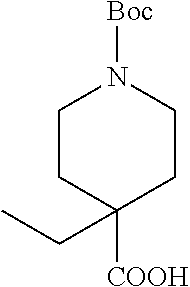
C1CC([COOH])(CC)CCN1[Boc]
